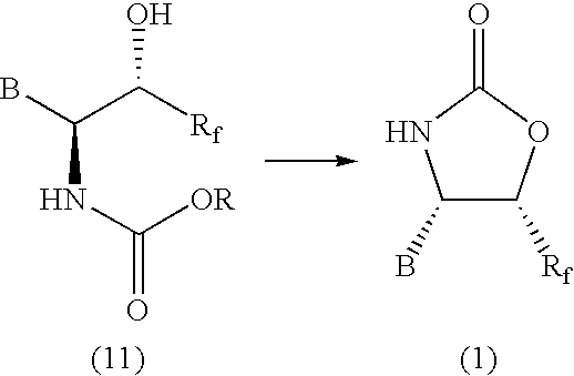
C(NC([OR])=O)(C([Rf])O)B.C1(=O)NC(B)C([Rf])O1
